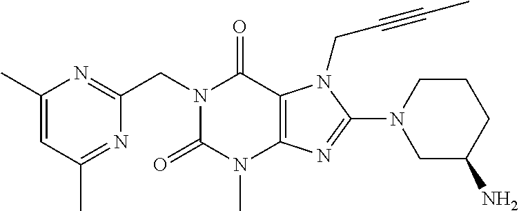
C1(C)=CC(C)=NC(CN2C(=O)N(C)C3=C(C2=O)N(CC#CC)C(N2CC(N)CCC2)=N3)=N1
